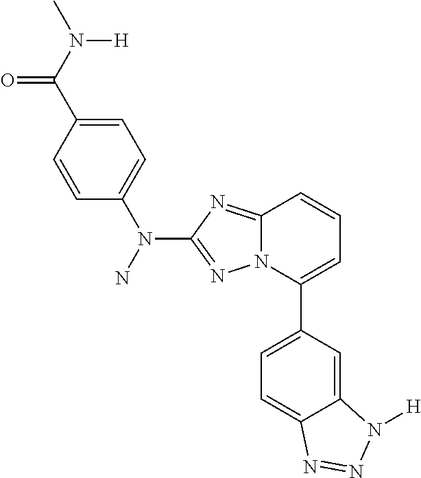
NN(C1=CC=C(C(N(C)[H])=O)C=C1)C1=NN2C(=N1)C=CC=C2C1=CC=C2C(=C1)N([H])N=N2
